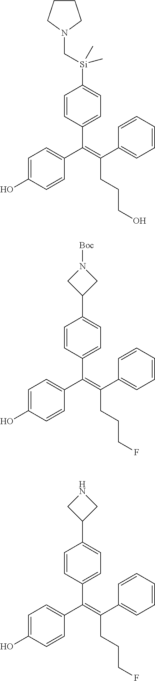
C1(C(=C(C2=CC=C(O)C=C2)C2=CC=C([Si](CN3CCCC3)(C)C)C=C2)CCCO)=CC=CC=C1.C1(C(=C(C2=CC=C(O)C=C2)C2=CC=C(C3CN([Boc])C3)C=C2)CCCF)=CC=CC=C1.C1(C(=C(C2=CC=C(O)C=C2)C2=CC=C(C3CNC3)C=C2)CCCF)=CC=CC=C1
